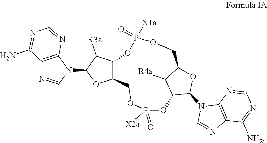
C1OP(=O)([X2a])OC2C(N3C=NC4=C3N=CN=C4[NH2])OC(C2[R4a])COP([X1a])(=O)OC2C1OC(N1C=NC3=C1N=CN=C3N)C2[R3a]
